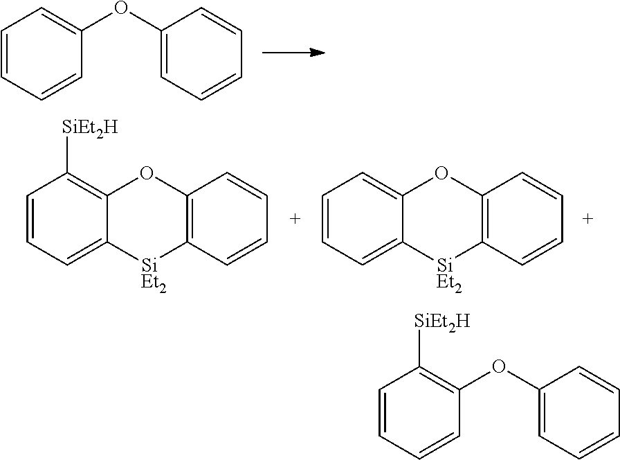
C1=CC=CC(OC2=CC=CC=C2)=C1.C1=CC=C2C(=C1[SiEt2H])OC1=C([SiEt2]2)C=CC=C1.C1=CC=C2C(=C1)OC1=C([SiEt2]2)C=CC=C1.C1=CC=CC(OC2=CC=CC=C2)=C1[SiEt2H]
